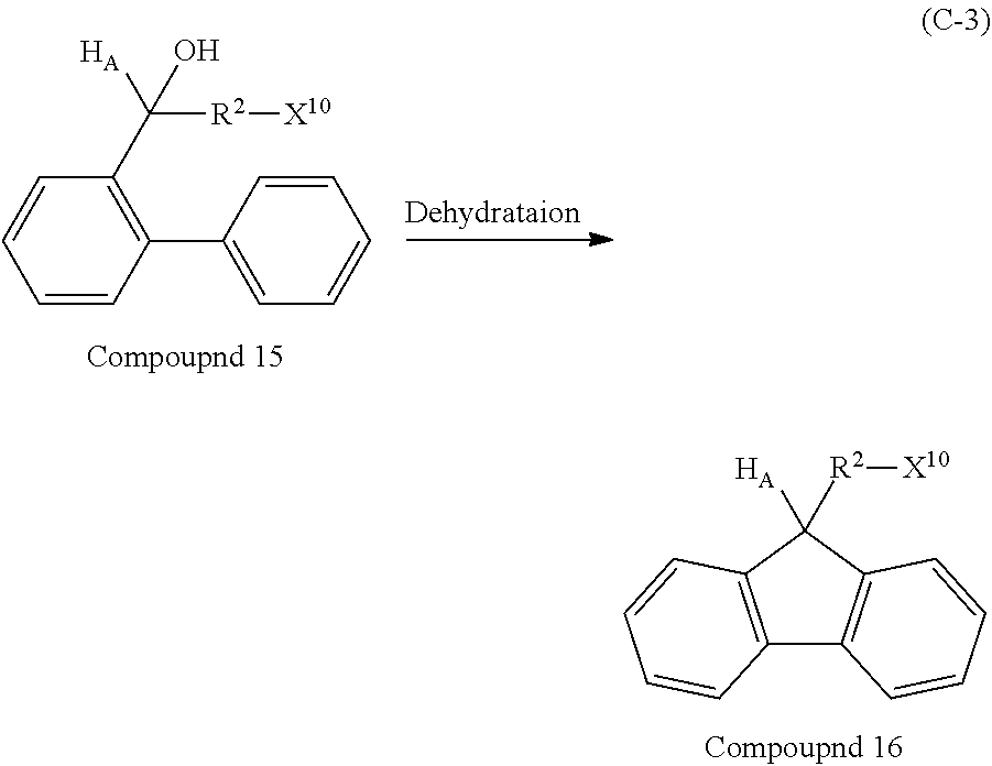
C1=CC(C2=CC=CC=C2)=C(C([HA])([R2][X10])O)C=C1.C12=C(C([HA])([R2][X10])C3=C1C=CC=C3)C=CC=C2
